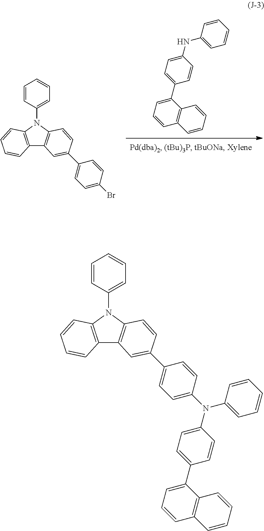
C1(NC2=CC=CC=C2)=CC=C(C2=CC=CC3=C2C=CC=C3)C=C1.C12=C(N(C3=CC=CC=C3)C3=C1C=C(C1=CC=C(Br)C=C1)C=C3)C=CC=C2.C1(N(C2=CC=CC=C2)C2=CC=C(C3=CC4=C(N(C5=CC=CC=C5)C5=C4C=CC=C5)C=C3)C=C2)=CC=C(C2=CC=CC3=C2C=CC=C3)C=C1
